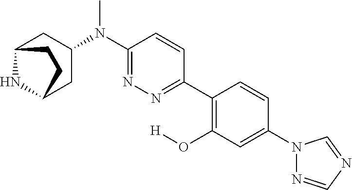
C12NC(CC(N(C3=NN=C(C4=C(O[H])C=C(N5N=CN=C5)C=C4)C=C3)C)C1)CC2
